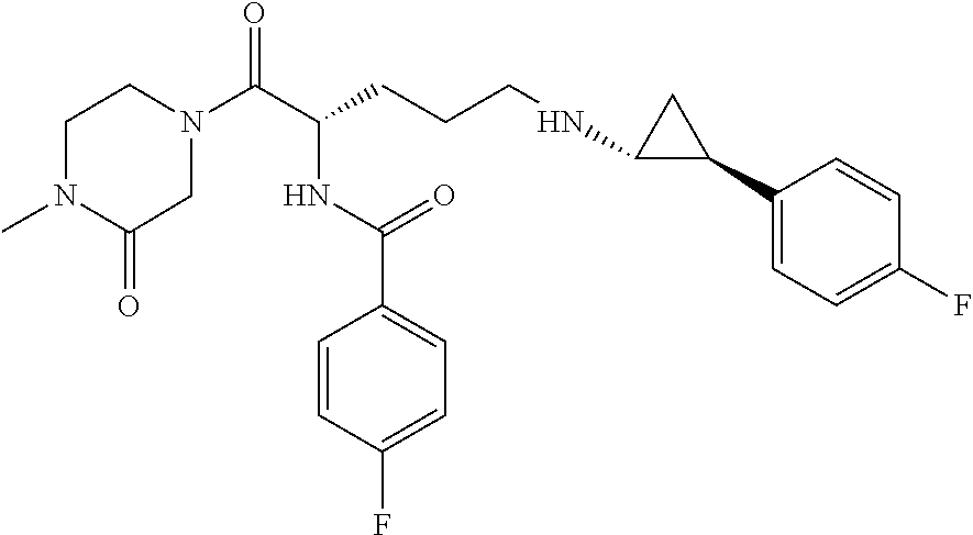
C1N(C(C(CCCNC2C(C3=CC=C(F)C=C3)C2)NC(C2=CC=C(F)C=C2)=O)=O)CCN(C)C1=O
